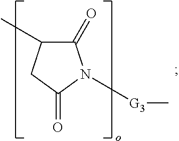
C1(=O)C(C)CC(=O)N1[G3]C
